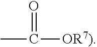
O=C(C)[OR7)]
